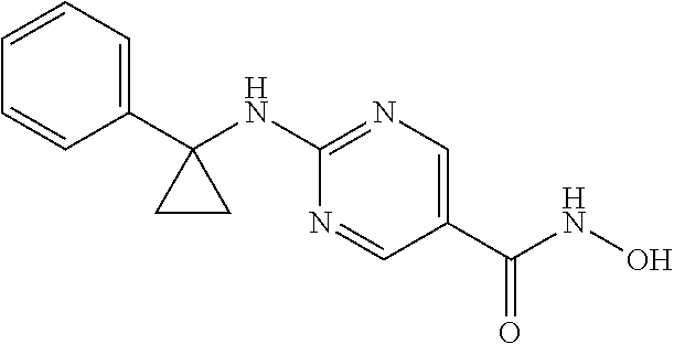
C1(C2(NC3=NC=C(C(NO)=O)C=N3)CC2)=CC=CC=C1
